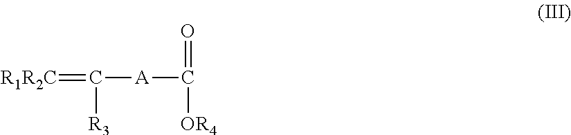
[R1R2C]=C([A]C(=O)[OR4])[R3]
